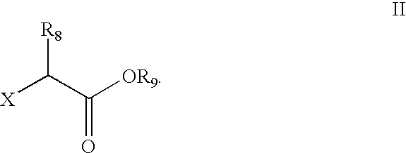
[X]C(C([OR9])=O)[R8]
